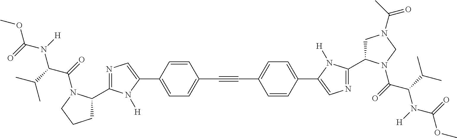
COC(N([H])C(C(C)C)C(=O)N1C(C2=NC=C(C3=CC=C(C#CC4=CC=C(C5=CN=C(C6CN(C(C)=O)CN6C(C(N([H])C(=O)OC)C(C)C)=O)N5[H])C=C4)C=C3)N2[H])CCC1)=O
